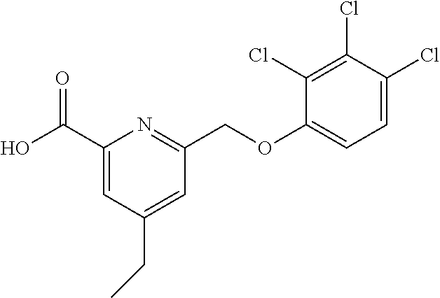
C1(Cl)=C(Cl)C(Cl)=CC=C1OCC1=NC(C(O)=O)=CC(CC)=C1
